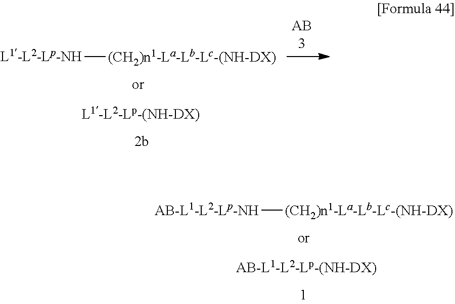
[L1-L2-Lp-NH][(CH2)n1-La-Lb-Lc-(NH-DX)].[AB-L1-L2-Lp-NH][(CH2)n1-La-Lb-Lc-(NH-DX)]
